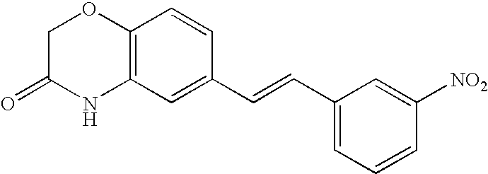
C12=C(C=C(C=CC3=CC=CC([NO2])=C3)C=C1)NC(=O)CO2
